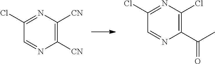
C1(Cl)=NC(Cl)=C(C(C)=O)N=C1.C1(Cl)=NC([CN])=C([CN])N=C1
